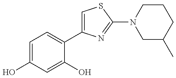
C1=C(O)C=C(O)C(C2=CSC(N3CC(C)CCC3)=N2)=C1
